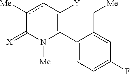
C1(C2=C([Y])cc([Me])C(=[X])N2[Me])=CC=C(F)C=C1C[Me]
